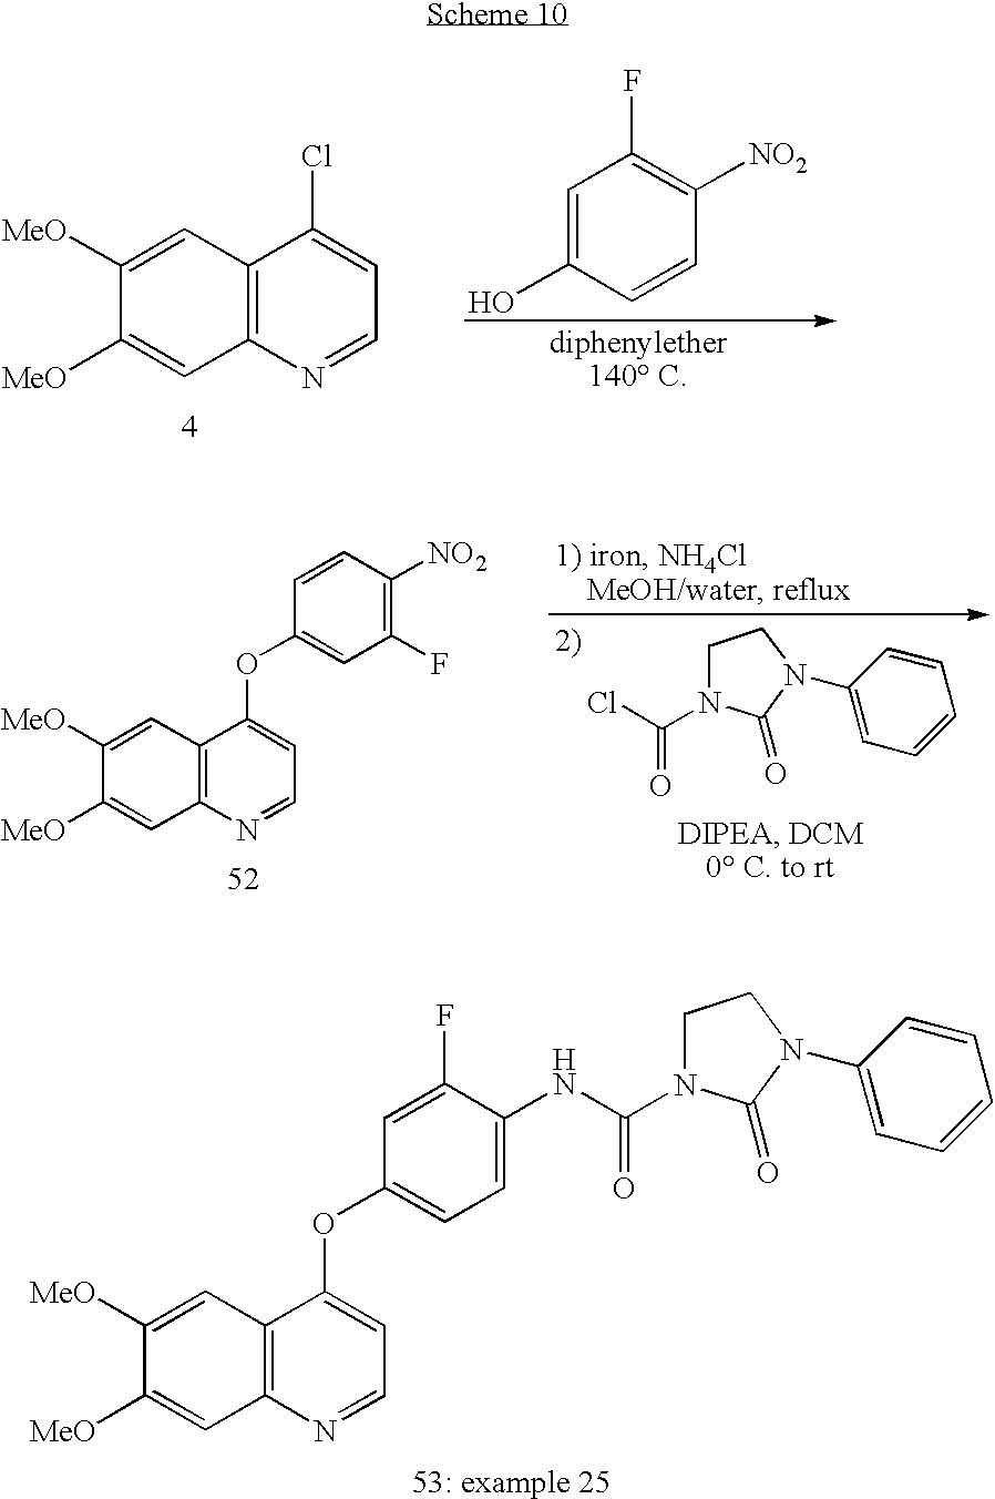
C12=C(C=C([MeO])C([MeO])=C1)C(Cl)=CC=N2.C1=C(O)C=CC([NO2])=C1F.[diphenylether140 C].ClC(=O)N1CCN(C2=CC=CC=C2)C1=O.C12=C(C=C([MeO])C([MeO])=C1)C(OC1=CC(F)=C([NO2])C=C1)=CC=N2.C12=C(C=C([MeO])C([MeO])=C1)C(OC1=CC=C(NC(=O)N3CCN(C4=CC=CC=C4)C3=O)C(F)=C1)=CC=N2
